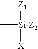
C[Si-Z2]([Z1])[X]
